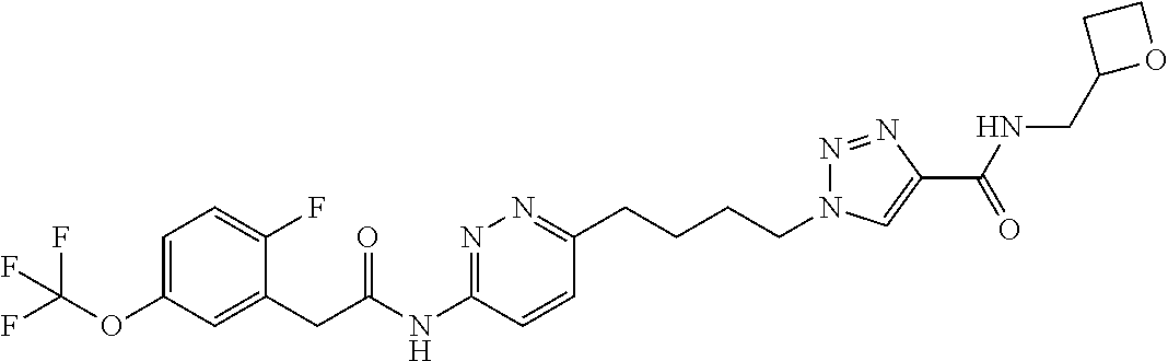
C1=C(OC(F)(F)F)C=C(CC(NC2=NN=C(CCCCN3N=NC(C(NCC4OCC4)=O)=C3)C=C2)=O)C(F)=C1
